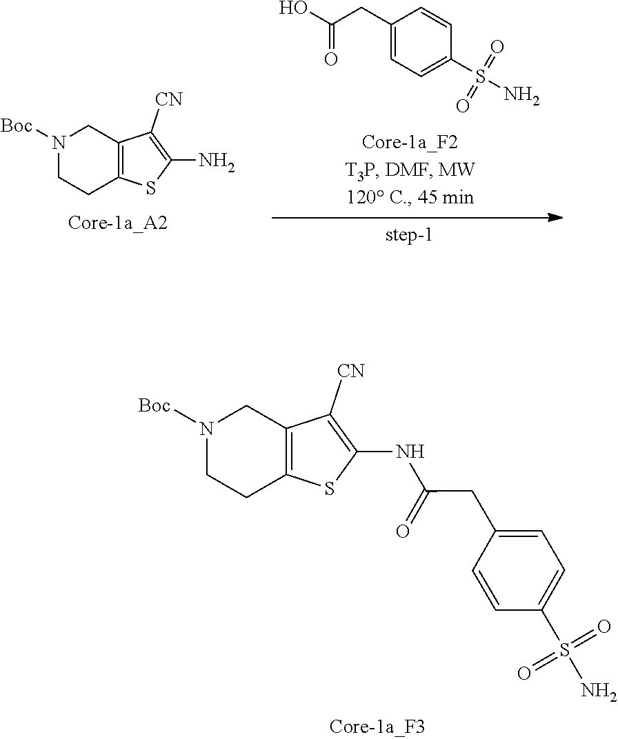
N1([Boc])CCC2=C(C1)C([CN])=C(NC(CC1=CC=C(S(=O)(=O)N)C=C1)=O)S2.N1([Boc])CCC2=C(C1)C([CN])=C(N)S2.C1(CC(=O)O)=CC=C(S(=O)(=O)N)C=C1
